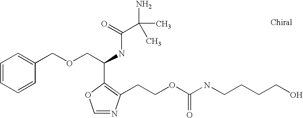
O1C=NC(CCOC(NCCCCO)=O)=C1C(COCC1=CC=CC=C1)NC(=O)C(N)(C)C
